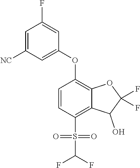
C1=CC(S(C(F)F)(=O)=O)=C2C(=C1OC1=CC([NC])=CC(F)=C1)OC(F)(F)C2O
